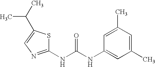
N(C(NC1=CC(C)=CC(C)=C1)=O)C1=NC=C(C(C)C)S1
